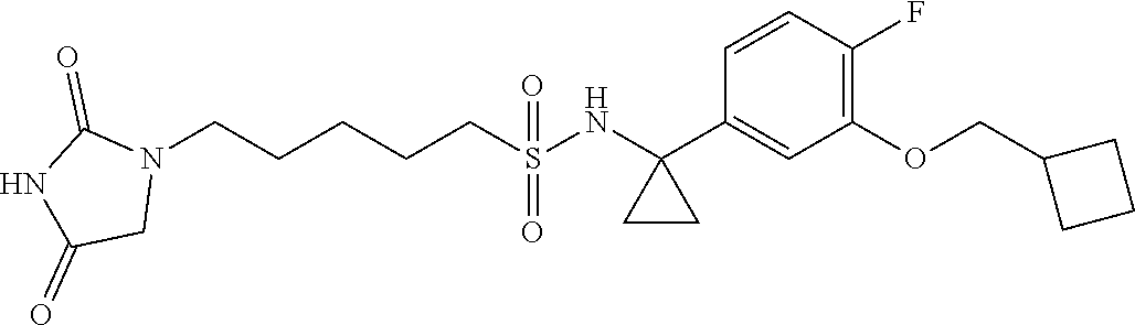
N1(CCCCCS(=O)(=O)NC2(C3=CC(OCC4CCC4)=C(F)C=C3)CC2)C(=O)NC(=O)C1
